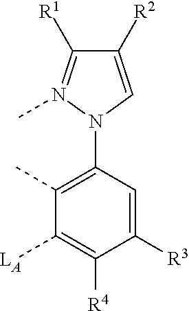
C1([R3])=CC(N2C=C([R2])C([R1])=N2C)=C(C)C([LA])=C1[R4]
